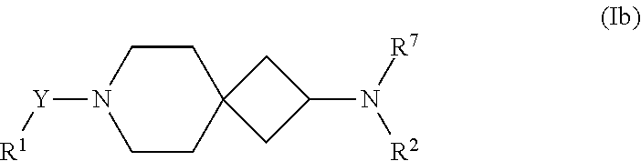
N1([Y][R1])CCC2(CC1)CC(N([R7])[R2])C2
